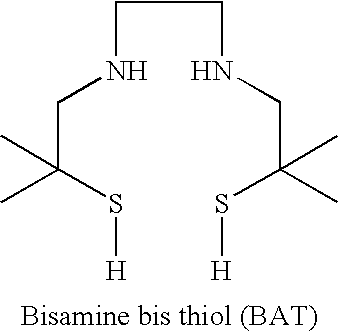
C(NCC(C)(S[H])C)CNCC(S[H])(C)C
